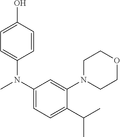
C1=C(N(C)C2=CC=C(C(C)C)C(N3CCOCC3)=C2)C=CC(O)=C1
